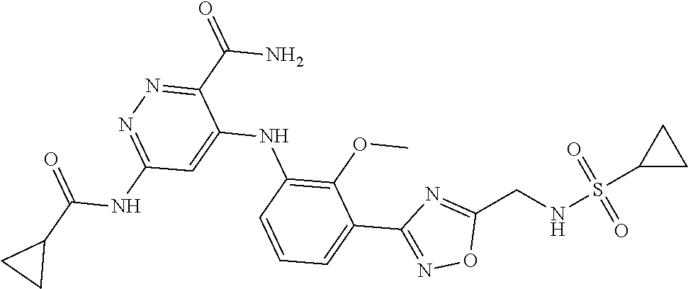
C1=C(C2=NOC(CNS(C3CC3)(=O)=O)=N2)C(OC)=C(NC2=CC(NC(C3CC3)=O)=NN=C2C(N)=O)C=C1
